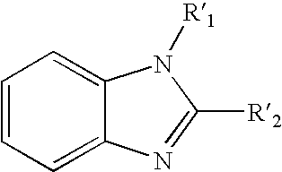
C1=CC=C2C(=C1)N([R1])C([R2])=N2
